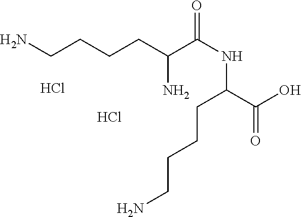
NCCCCC(C(NC(C(O)=O)CCCCN)=O)N.Cl.Cl
